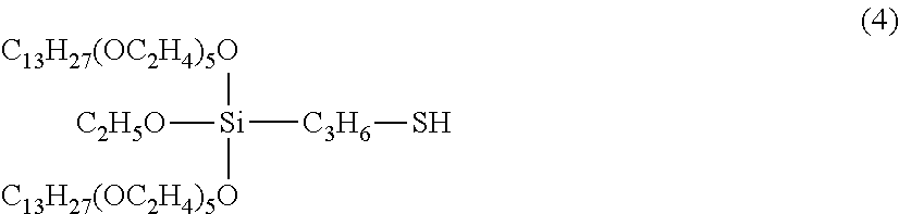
[C13H27(OC2H4)5O][Si]([C3H6]S)([C2H5O])[C13H27(OC2H4)5O]
